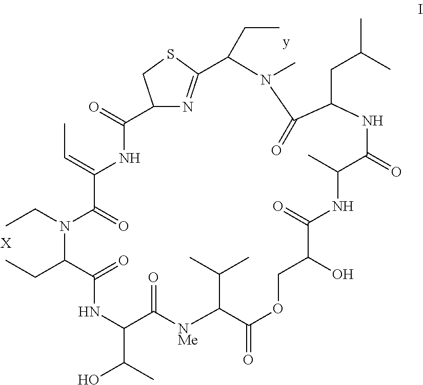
N1C(C(O)C)C(=O)[NMe]C(C(C)C)C(=O)OCC(O)C(=O)NC(C)C(=O)NC(CC(C)C)C(=O)N(C)C(CC)C2=NC(C(=O)NC(=CC)C(=O)N(CC)C(CC)C1=O)CS2.[X]
